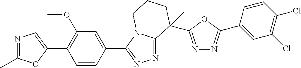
N1=C(C)OC(C2=C(OC)C=C(C3=NN=C4N3CCCC4(C)C3=NN=C(C4=CC(Cl)=C(Cl)C=C4)O3)C=C2)=C1
